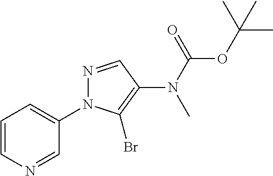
C1=CN=CC(N2N=CC(N(C(=O)OC(C)(C)C)C)=C2Br)=C1
